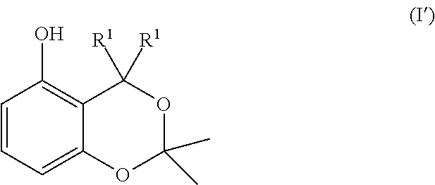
C1(O)=C2C([R1])([R1])OC(C)(C)OC2=CC=C1
